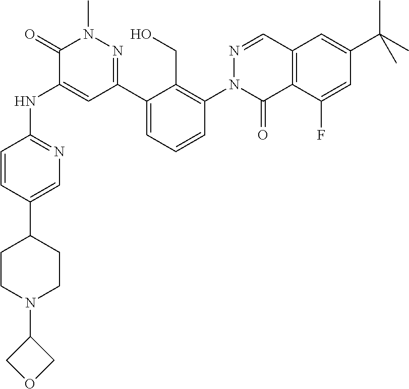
C1=C(C2CCN(C3COC3)CC2)C=CC(NC2=CC(C3=CC=CC(N4C(=O)C5=C(C=N4)C=C(C(C)(C)C)C=C5F)=C3CO)=NN(C)C2=O)=N1
